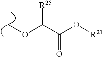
COC(C(O[R21])=O)[R25]
